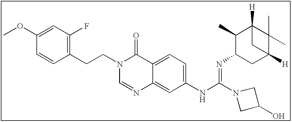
C1(OC)=CC(F)=C(CCN2C=NC3=CC(NC(=NC4CC5([H])C(C)(C)C([H])(C4C)C5)N4CC(O)C4)=CC=C3C2=O)C=C1
